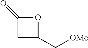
C1(=O)CC(C[OMe])O1
